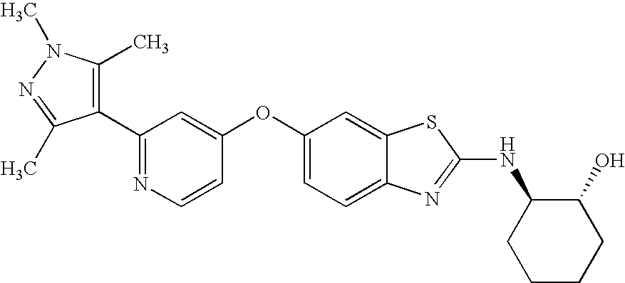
N1=C(C2=C(C)N(C)N=C2C)C=C(OC2=CC=C3C(=C2)SC(NC2CCCCC2O)=N3)C=C1
